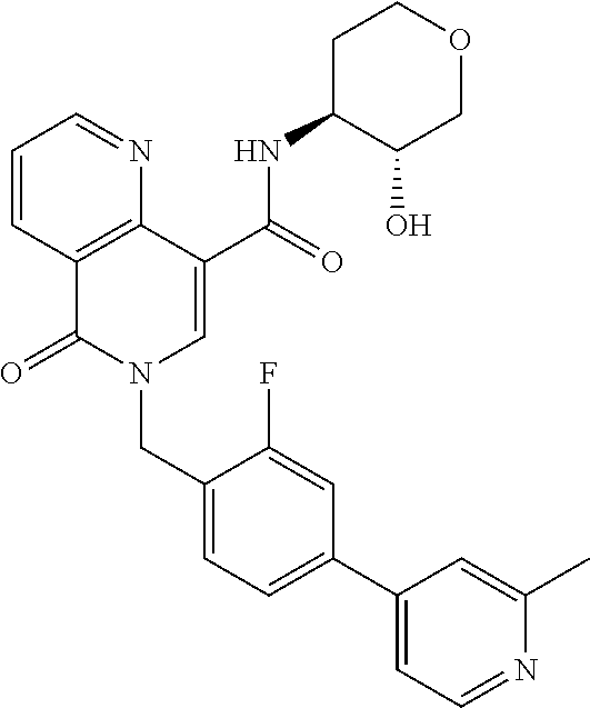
C1=CC2=C(N=C1)C(C(=O)NC1C(O)COCC1)=CN(CC1=CC=C(C3=CC=NC(C)=C3)C=C1F)C2=O
